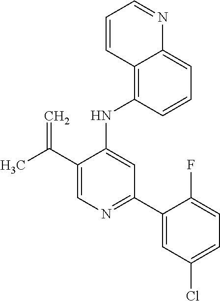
CC(C1=CN=C(C2=CC(Cl)=CC=C2F)C=C1NC1=C2C(=CC=C1)N=CC=C2)=C
